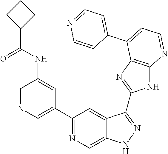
C1=NC=C(C2=NC=C3C(=C2)C(C2=NC4=C(N2)N=CC=C4C2=CC=NC=C2)=NN3)C=C1NC(=O)C1CCC1
